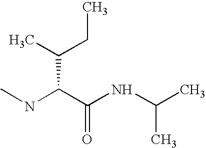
CNC(C(NC(C)C)=O)C(CC)C
